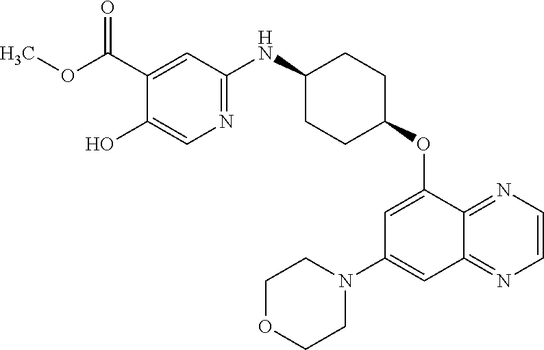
C1(C(OC)=O)=CC(NC2CCC(OC3=CC(N4CCOCC4)=CC4=NC=CN=C34)CC2)=NC=C1O
